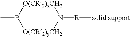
CB1[O(CR2)xCH2]N([R][solid support])[O(CR2)yCH2]1
